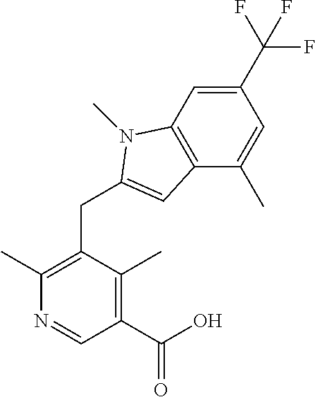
C1(C(F)(F)F)=CC2=C(C(C)=C1)C=C(CC1=C(C)N=CC(C(O)=O)=C1C)N2C
